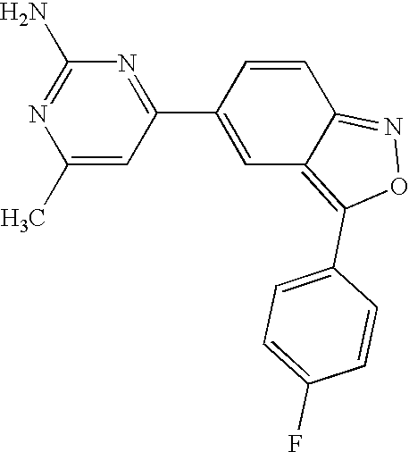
C1(C)=CC(C2=CC3=C(C4=CC=C(F)C=C4)ON=C3C=C2)=NC(N)=N1
